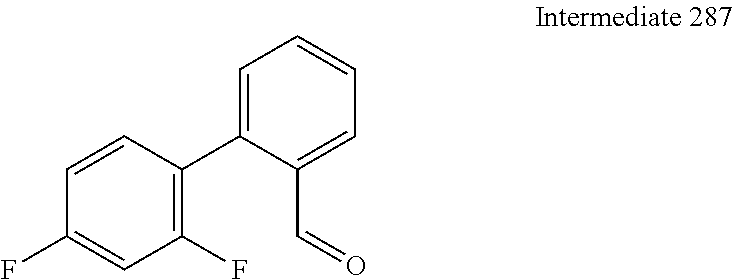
C1=C(C2=C(F)C=C(F)C=C2)C(C=O)=CC=C1
